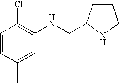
C1=CC(C)=CC(NCC2CCCN2)=C1Cl
